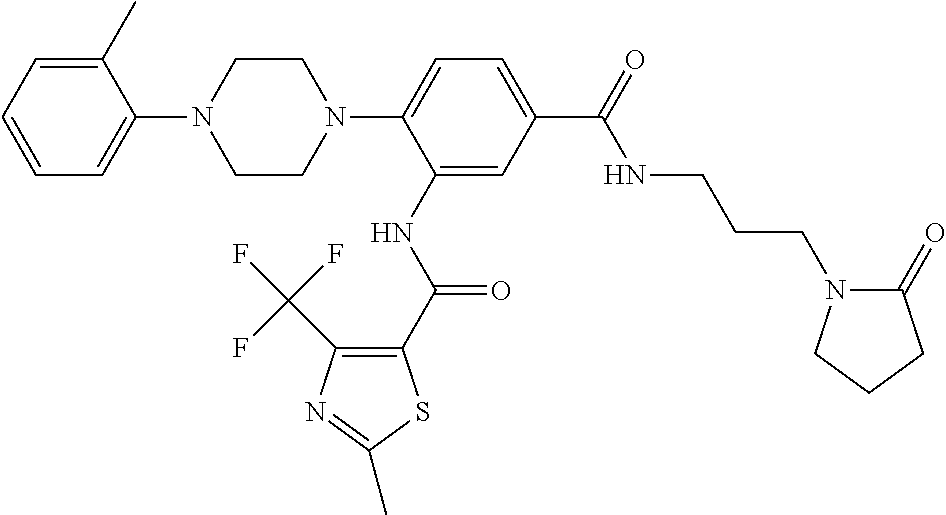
C1=CC=C(C)C(N2CCN(C3=CC=C(C(=O)NCCCN4C(=O)CCC4)C=C3NC(C3=C(C(F)(F)F)N=C(C)S3)=O)CC2)=C1
